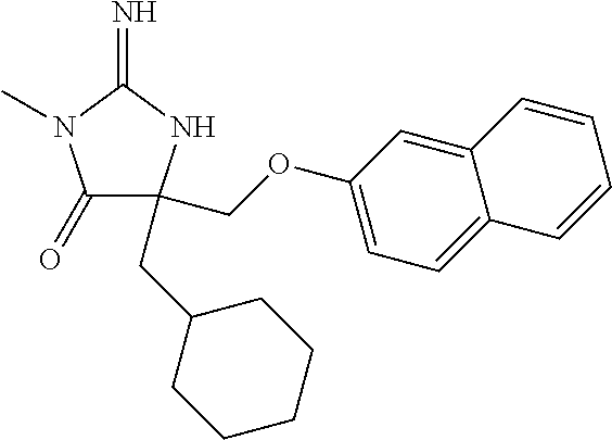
C1(=O)C(CC2CCCCC2)(COC2=CC=C3C(=C2)C=CC=C3)NC(=N)N1C
